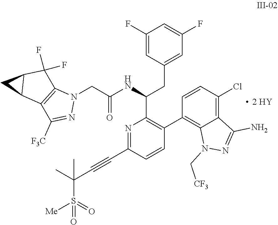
N1(C[CF3])N=C(N)C2=C(Cl)C=CC(C3=C(C(NC(CN4C5=C(C([F3C])=N4)C4CC4C5(F)F)=O)CC4=CC(F)=CC(F)=C4)N=C(C#CC(S(=O)(=O)[Me])(C)C)C=C3)=C12
